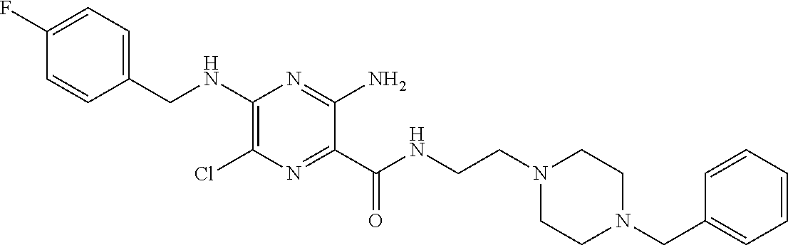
C1=C(F)C=CC(CNC2=C(Cl)N=C(C(NCCN3CCN(CC4=CC=CC=C4)CC3)=O)C(N)=N2)=C1
